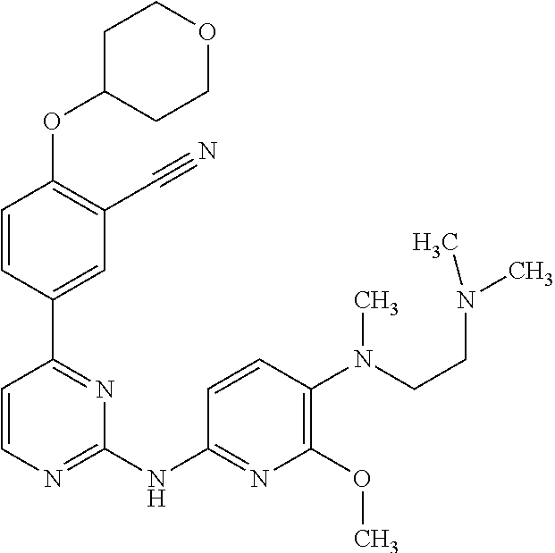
O(C1=C(C#N)C=C(C2=NC(NC3=NC(OC)=C(N(CCN(C)C)C)C=C3)=NC=C2)C=C1)C1CCOCC1
